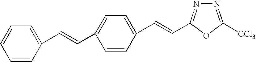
C1=CC(C=CC2=CC=C(C=CC3=NN=C([CCl3])O3)C=C2)=CC=C1
